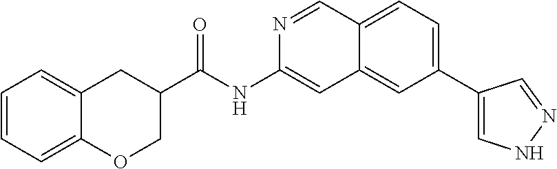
C1(C(=O)NC2=CC3=CC(C4=CNN=C4)=CC=C3C=N2)CC2=CC=CC=C2OC1
